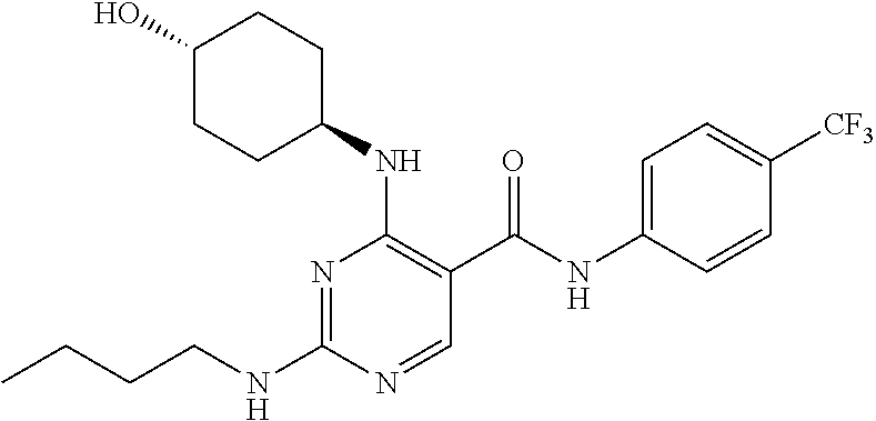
CCCCNC1=NC(NC2CCC(O)CC2)=C(C(NC2=CC=C([CF3])C=C2)=O)C=N1
